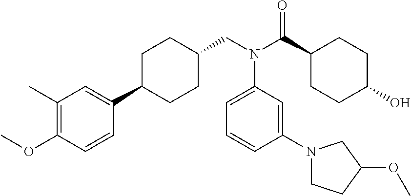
C1(C2CCC(CN(C(C3CCC(O)CC3)=O)C3=CC=CC(N4CCC(OC)C4)=C3)CC2)=CC(C)=C(OC)C=C1
